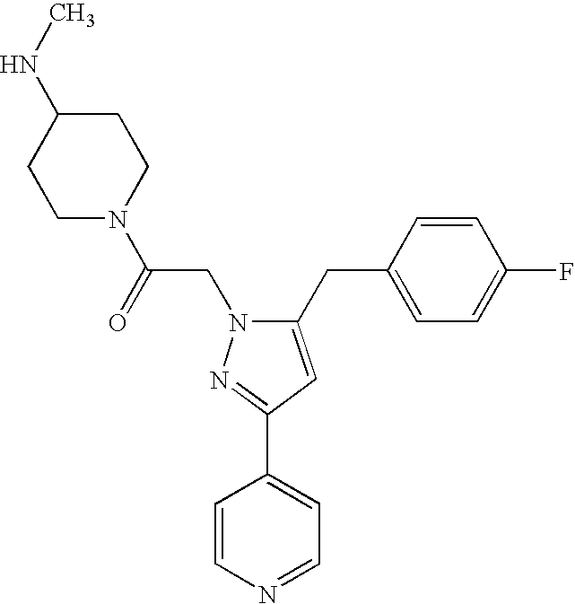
C1=CN=CC=C1C1=NN(CC(N2CCC(NC)CC2)=O)C(CC2=CC=C(F)C=C2)=C1
